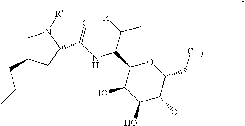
C1C(CCC)CC(C(=O)NC(C([R])C)C2C(O)C(O)C(O)C(SC)O2)N1[R]
